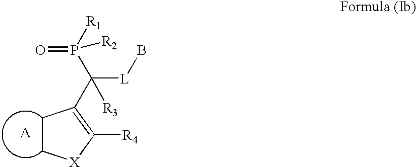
C1C[X]C([R4])=C1C(P([R1])(=O)[R2])([L]B)[R3]
